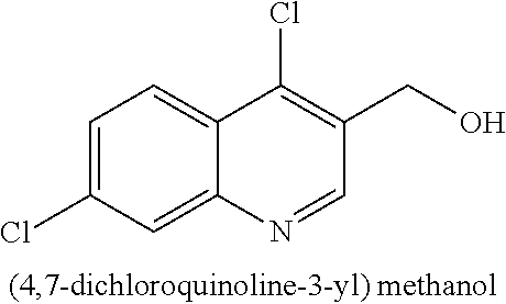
C1=C(Cl)C=C2C(=C1)C(Cl)=C(CO)C=N2
